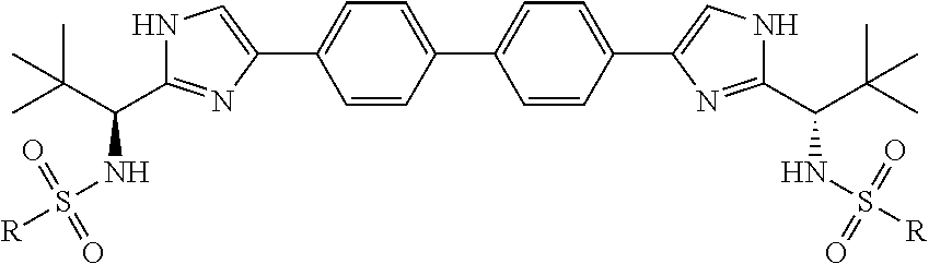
C1=CC(C2=CC=C(C3=CNC(C(C(C)(C)C)NS([R])(=O)=O)=N3)C=C2)=CC=C1C1=CNC(C(C(C)(C)C)NS([R])(=O)=O)=N1
